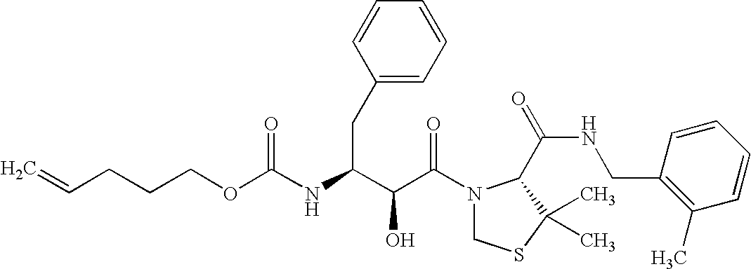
O(C(NC(C(C(N1CSC(C)(C)C1C(NCC1=C(C)C=CC=C1)=O)=O)O)CC1=CC=CC=C1)=O)CCCC=C
